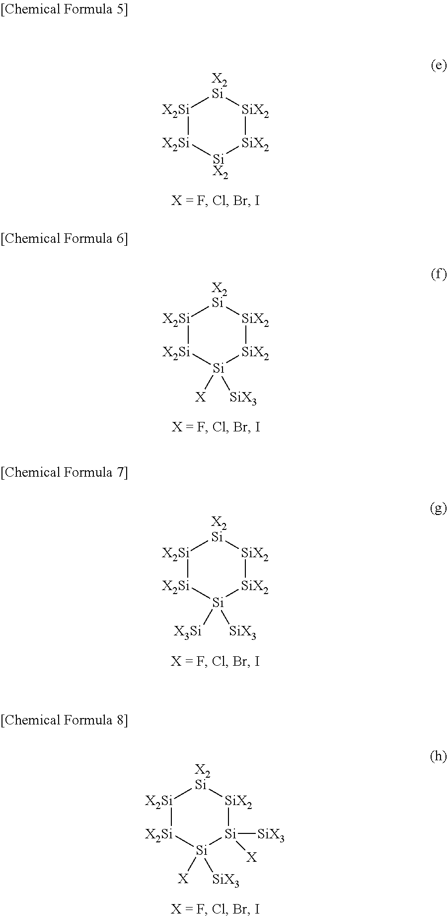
[X2Si]1[X2Si][SiX2][SiX2][SiX2][X2Si]1.[X2Si]1[X2Si][Si]([X])([SiX3])[SiX2][SiX2][X2Si]1.[X2Si]1[X2Si][Si]([X3Si])([SiX3])[SiX2][SiX2][X2Si]1.[X2Si]1[X2Si][Si]([X])([SiX3])[Si]([SiX3])([X])[SiX2][X2Si]1
